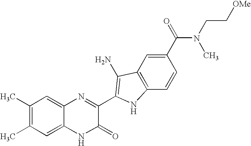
C1=C2C(=CC(C)=C1C)N=C(C1=C(N)C3=C(C=CC(C(N(CC[OMe])C)=O)=C3)N1)C(=O)N2
